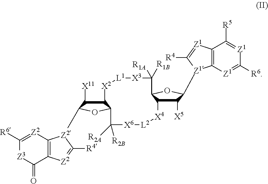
C1([X11])C2C(OC1[Z2]1C3=C([Z2]=C1[R4])C(=O)[Z3]C([R6])=[Z2]3)C([R2B])([R2A])[X6][L2][X4]C1C([X5])C([Z1]3C4=C(C([R5])=[Z1]C([R6])=[Z1]4)[Z1]=C3[R4])OC1C([R1A])([R1B])[X3][L1][X2]2
